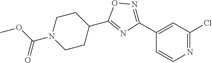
C1(Cl)=NC=CC(C2=NOC(C3CCN(C(OC)=O)CC3)=N2)=C1
